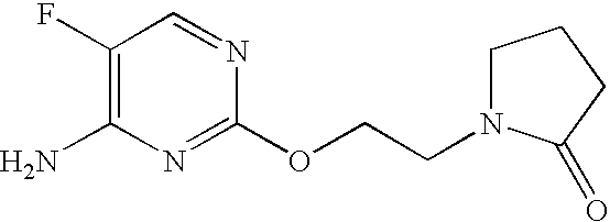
C1(F)=C(N)N=C(OCCN2CCCC2=O)N=C1
